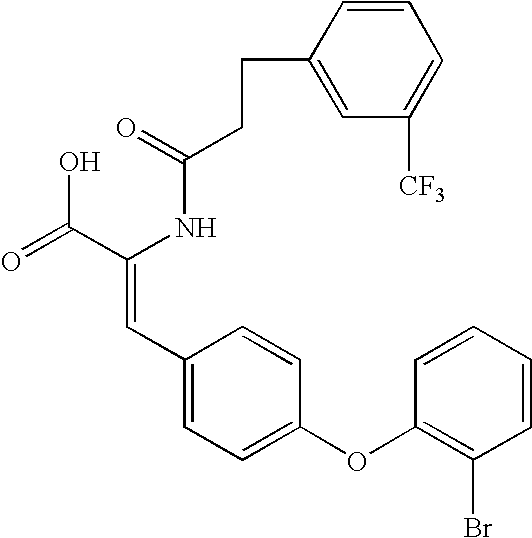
C(=O)(NC(C(=O)O)=CC1=CC=C(OC2=C(Br)C=CC=C2)C=C1)CCC1=CC([CF3])=CC=C1
